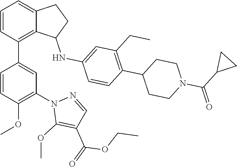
C1=CC(C2=CC(N3C(OC)=C(C(=O)OCC)C=N3)=C(OC)C=C2)=C2C(=C1)CCC2NC1=CC(CC)=C(C2CCN(C(C3CC3)=O)CC2)C=C1
